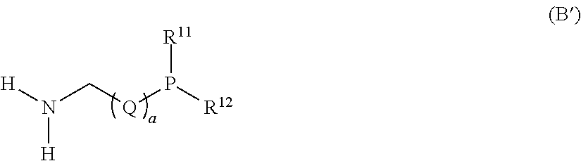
N(C[Q]P([R12])[R11])([H])[H]
